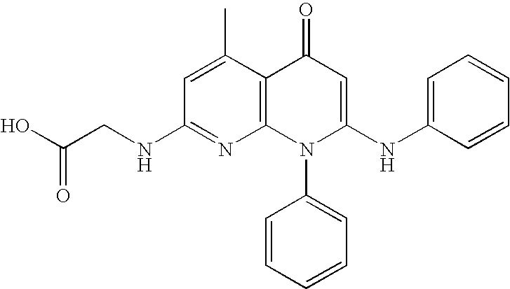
C1(NCC(O)=O)=NC2=C(C(C)=C1)C(=O)C=C(NC1=CC=CC=C1)N2C1=CC=CC=C1
